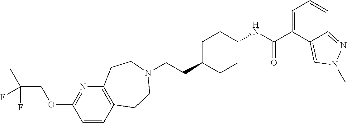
C(CC1CCC(NC(C2=CC=CC3=NN(C)C=C23)=O)CC1)N1CCC2=C(N=C(OCC(F)(C)F)C=C2)CC1
